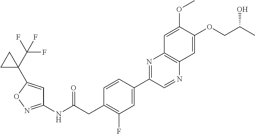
C1(NC(CC2=C(F)C=C(C3=NC4=C(N=C3)C=C(OCC(O)C)C(OC)=C4)C=C2)=O)=NOC(C2(C(F)(F)F)CC2)=C1
